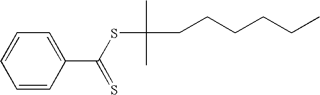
C1=CC(C(SC(C)(C)CCCCCC)=S)=CC=C1
